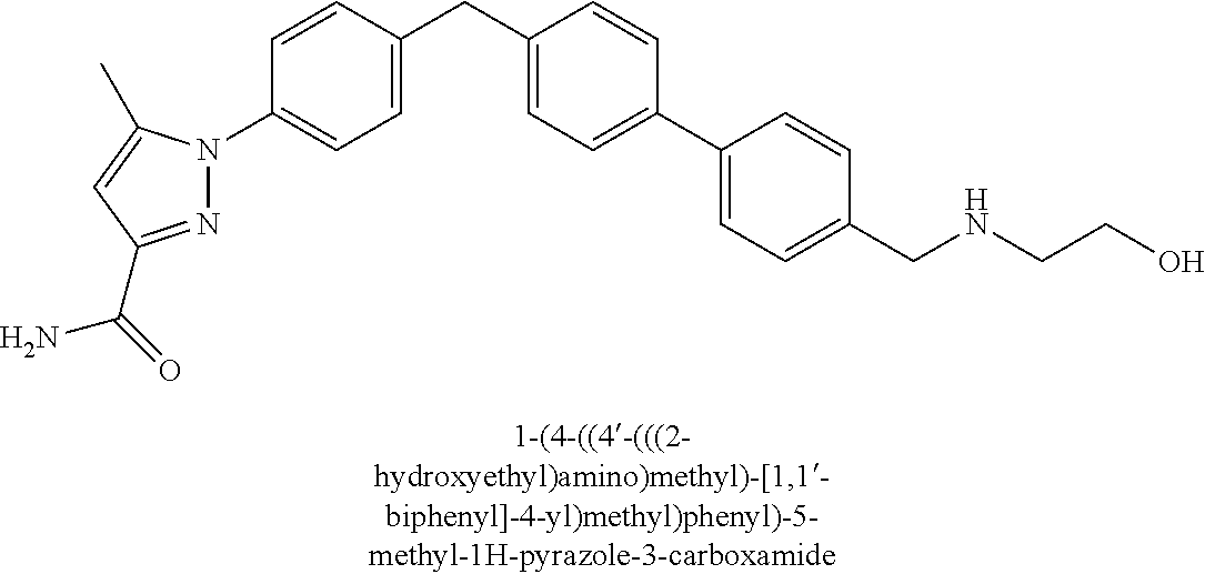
C1=CC(CC2=CC=C(C3=CC=C(CNCCO)C=C3)C=C2)=CC=C1N1N=C(C(N)=O)C=C1C
